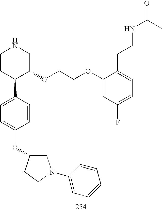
C1CC(C2=CC=C(OC3CN(C4=CC=CC=C4)CC3)C=C2)C(OCCOC2=CC(F)=CC=C2CCNC(=O)C)CN1
